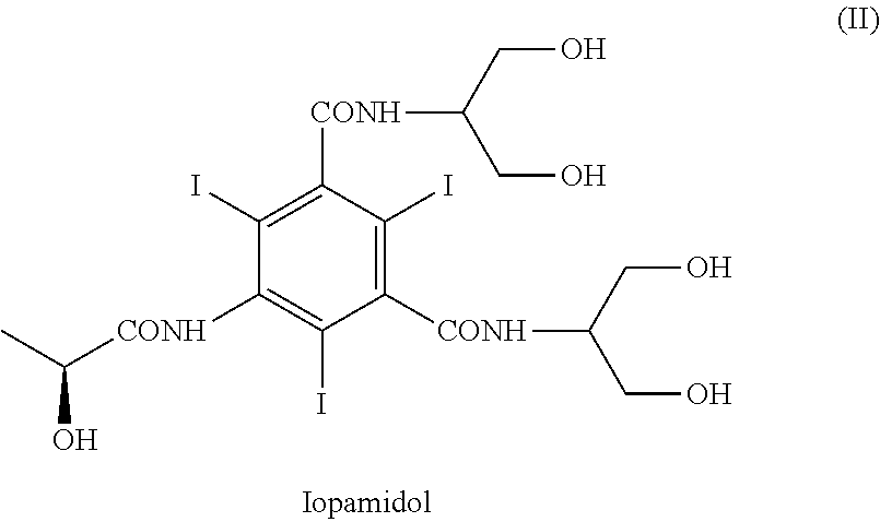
C1([CONH]C(CO)CO)=C(I)C([CONH]C(CO)CO)=C(I)C([CONH]C(C)O)=C1I
